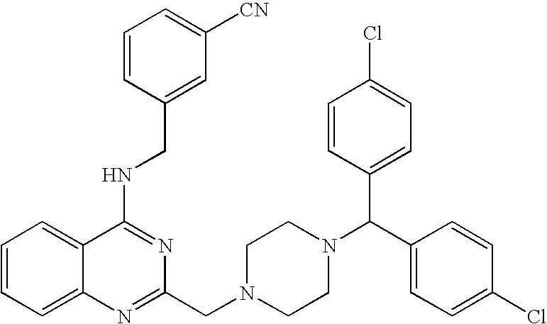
C1(NCC2=CC([CN])=CC=C2)=NC(CN2CCN(C(C3=CC=C(Cl)C=C3)C3=CC=C(Cl)C=C3)CC2)=NC2=CC=CC=C12
